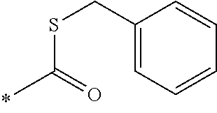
S(C(=O)C)CC1=CC=CC=C1
